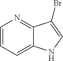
C1=CC=C2C(=N1)C(Br)=CN2
